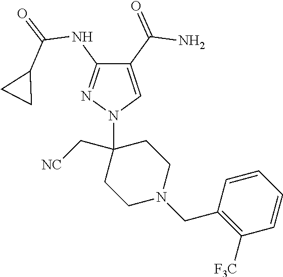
C1(C(=O)N)=CN(C2(C[NC])CCN(CC3=C([F3C])C=CC=C3)CC2)N=C1NC(=O)C1CC1
